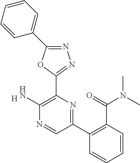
[H].C1(N)=C(C2=NN=C(C3=CC=CC=C3)O2)N=C(C2=C(C(=O)N(C)C)C=CC=C2)C=N1
